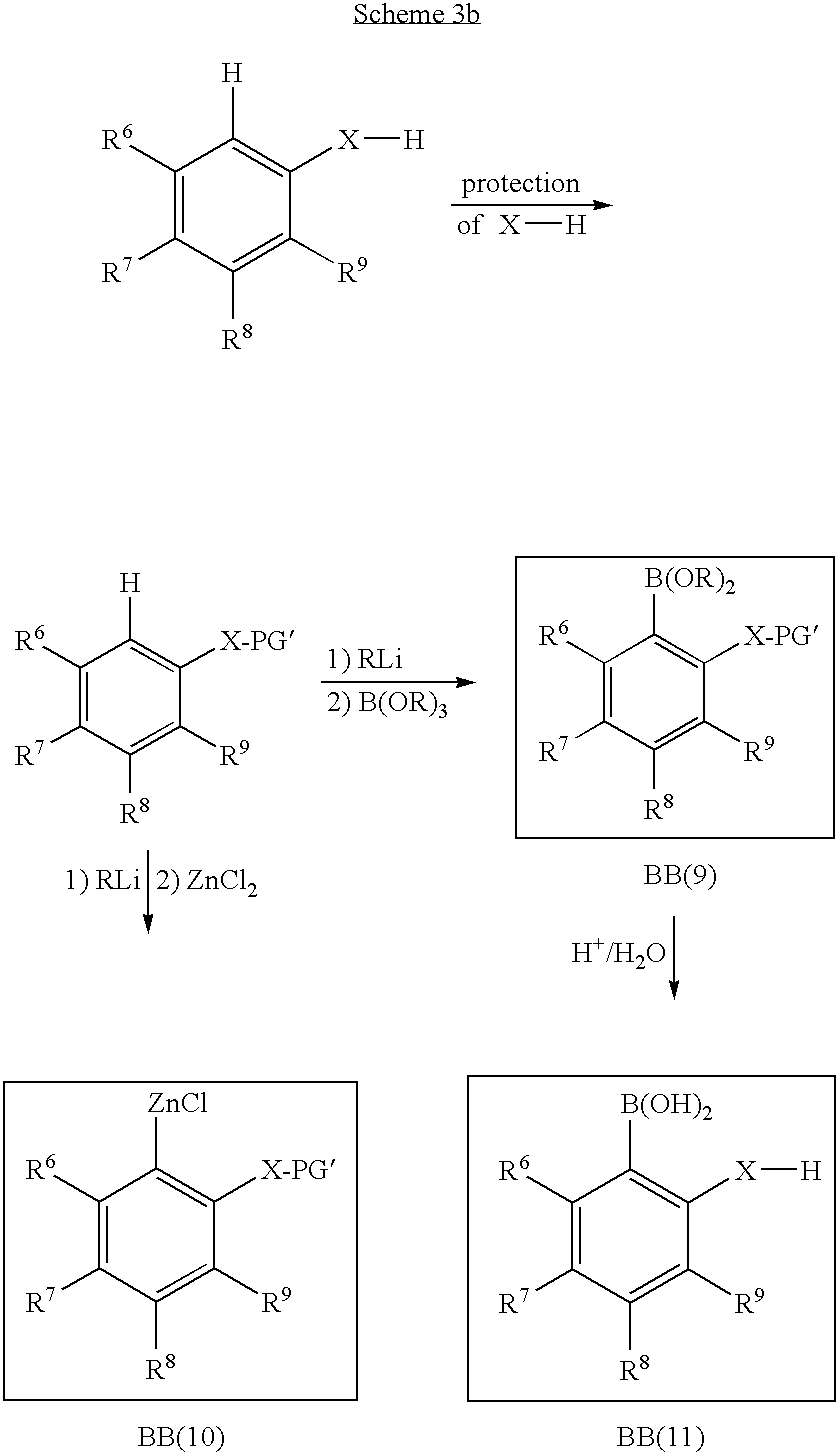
[X][H].C1([R6])=C([R7])C([R8])=C([R9])C([X][H])=C1[H].C1([R6])=C([R7])C([R8])=C([R9])C([X-PG])=C1[H].C1([R6])=C([R7])C([R8])=C([R9])C([X-PG])=C1[B(OR)2].C1([R6])=C([R7])C([R8])=C([R9])C([X-PG])=C1[ZnCl].C1([R6])=C([R7])C([R8])=C([R9])C([X][H])=C1[B(OH)2]
